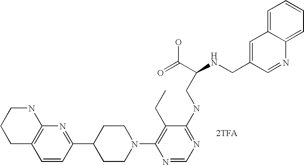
[2TFA].C1=CC(C2CCN(C3=C(CC)C(NCC(NCC4=CC5=CC=CC=C5N=C4)C(=O)O)=NC=N3)CC2)=NC2=C1CCCN2
